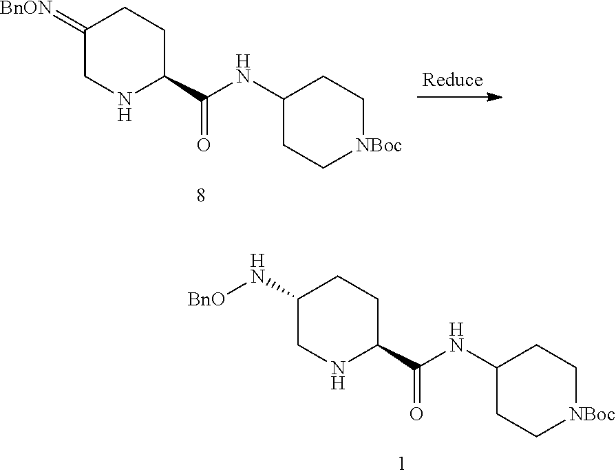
C1(N[BnO])CNC(C(NC2CC[NBoc]CC2)=O)CC1.C1(=[BnON])CNC(C(NC2CC[NBoc]CC2)=O)CC1
